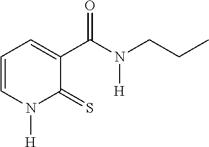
C1=CN([H])C(=S)C(C(N([H])CCC)=O)=C1
